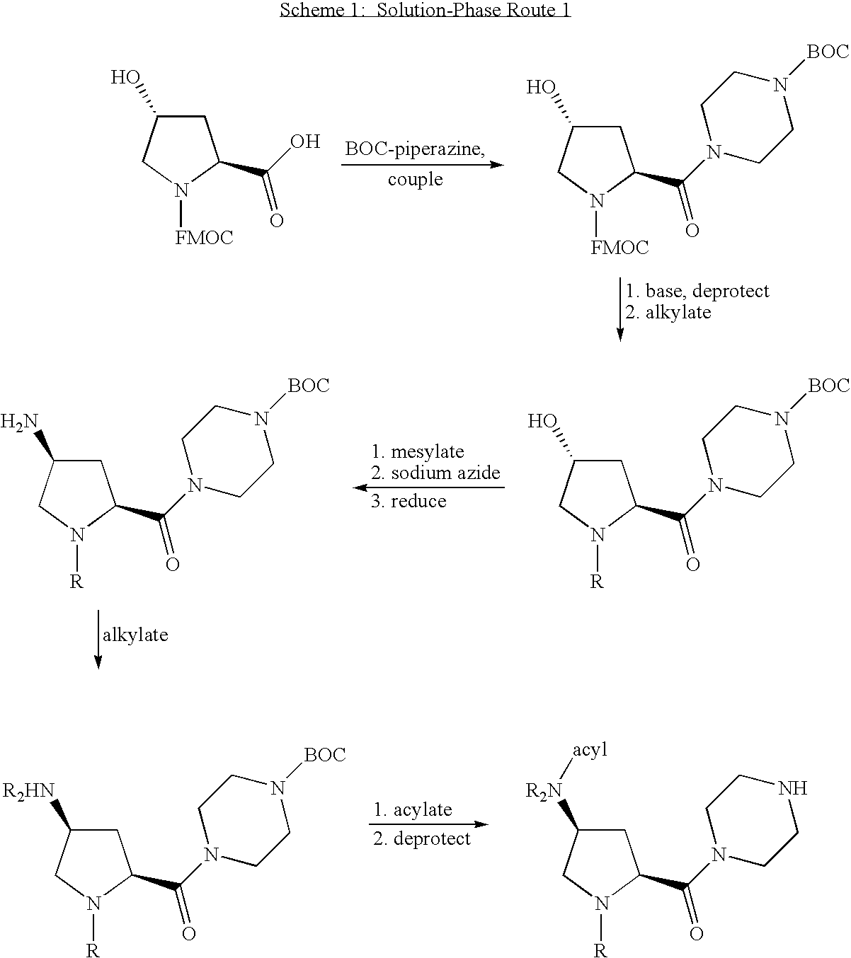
C1C(O)CN([FMOC])C1C(O)=O.C1C(O)CN([FMOC])C1C(N1CCN([BOC])CC1)=O.C1C(O)CN([R])C1C(N1CCN([BOC])CC1)=O.C1C(N)CN([R])C1C(N1CCN([BOC])CC1)=O.C1C([R2HN])CN([R])C1C(N1CCN([BOC])CC1)=O.C1C([R2N][acyl])CN([R])C1C(N1CCNCC1)=O
